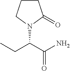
C1CCN(C(CC)C(N)=O)C1=O
